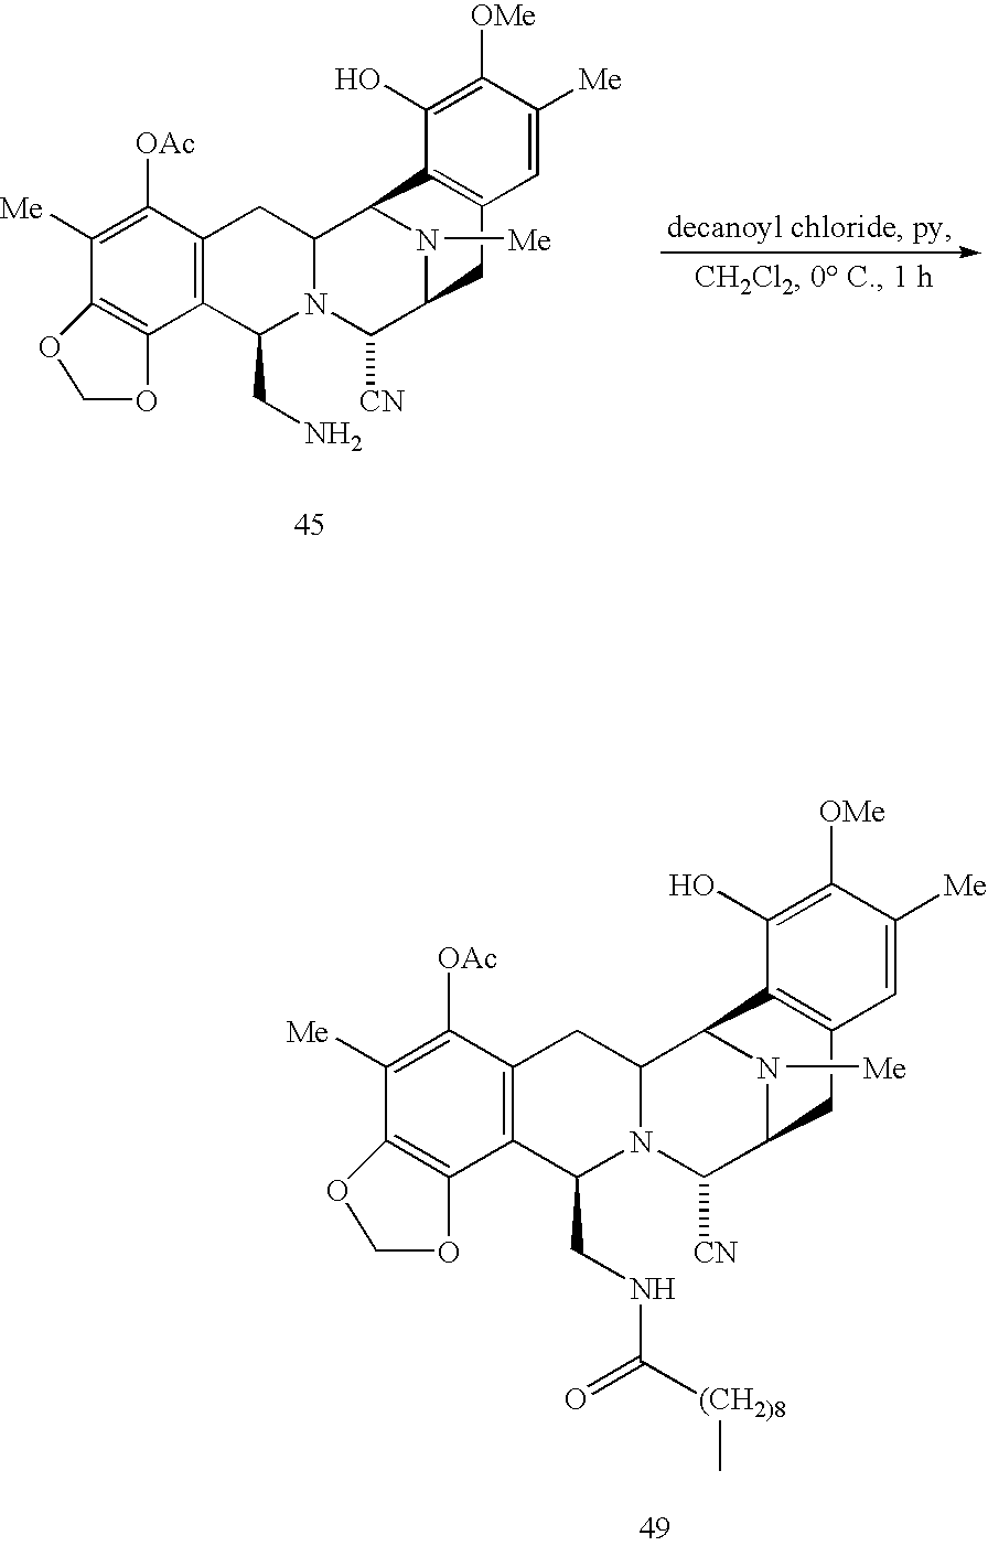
C1([Me])=C([OAc])C2=C(C(CNC(=O)[(CH2)8]C)N3C(C2)C2C4=C(C=C([Me])C([OMe])=C4O)CC(C3[CN])N2[Me])C2=C1OCO2.C1([Me])=C([OAc])C2=C(C(CN)N3C(C2)C2C4=C(C=C([Me])C([OMe])=C4O)CC(C3[CN])N2[Me])C2=C1OCO2
